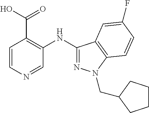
C1=CN=CC(NC2=NN(CC3CCCC3)C3=C2C=C(F)C=C3)=C1C(O)=O
